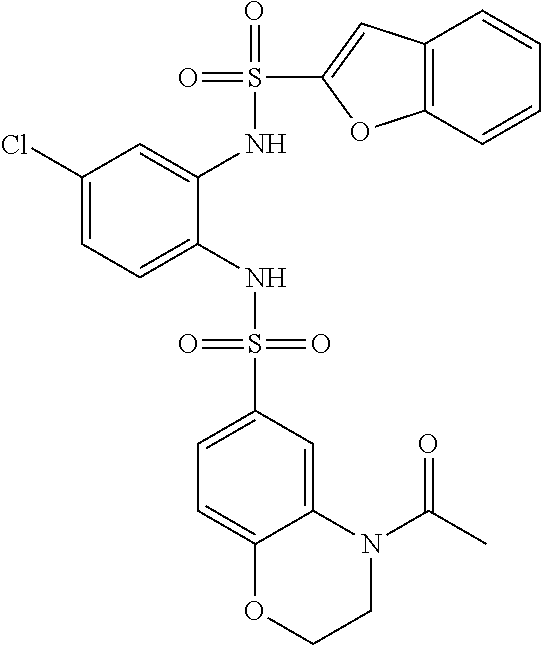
C1(Cl)=CC=C(NS(=O)(=O)C2=CC=C3C(=C2)N(C(C)=O)CCO3)C(NS(=O)(C2=CC3=C(O2)C=CC=C3)=O)=C1
